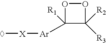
O1C([Ar][X]C)([R1])C([R2])([R3])O1
